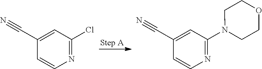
N1=C(Cl)C=C(C#N)C=C1.N1=C(N2CCOCC2)C=C(C#N)C=C1
